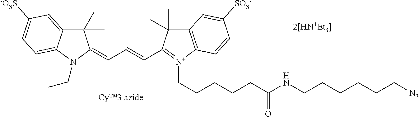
C(C=CC1=[N+](CCCCCC(NCCCCCC[N3])=O)C2=C(C1(C)C)C=C([SO3-])C=C2)=C1C(C)(C)C2=CC([-O3S])=CC=C2N1CC
